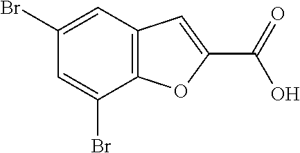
C1(Br)=CC2=C(C(Br)=C1)OC(C(=O)O)=C2
